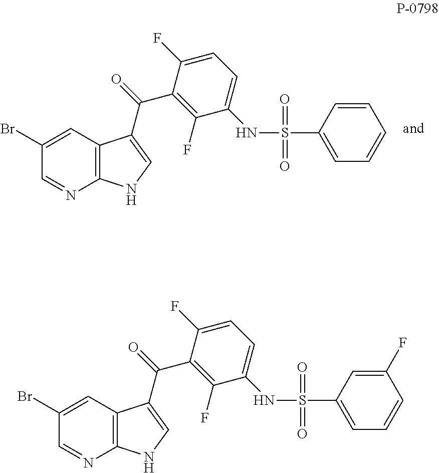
C12=C(N=CC(Br)=C1)NC=C2C(C1=C(F)C(NS(=O)(=O)C2=CC=CC(F)=C2)=CC=C1F)=O.C12=C(N=CC(Br)=C1)NC=C2C(C1=C(F)C(NS(=O)(=O)C2=CC=CC=C2)=CC=C1F)=O
